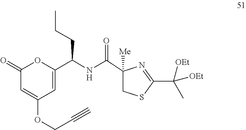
C1(C(C)([OEt])[OEt])=NC(C(NC(C2=CC(OCC#C)=CC(=O)O2)CCC)=O)([Me])CS1
